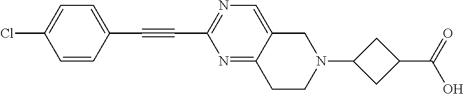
C1=CC(C#CC2=NC=C3C(=N2)CCN(C2CC(C(O)=O)C2)C3)=CC=C1Cl
